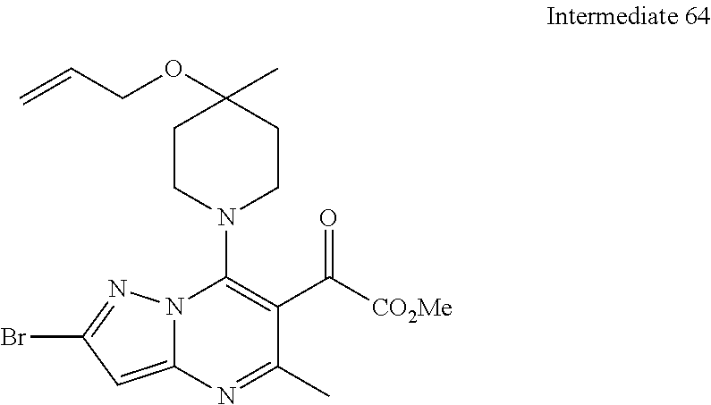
C1CN(C2=C(C([CO2Me])=O)C(C)=NC3=CC(Br)=NN23)CCC1(C)OCC=C
